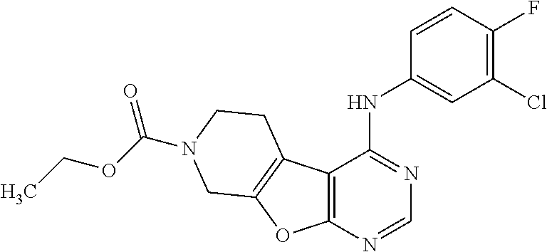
C12=C(N=CN=C1NC1=CC(Cl)=C(F)C=C1)OC1=C2CCN(C(OCC)=O)C1
